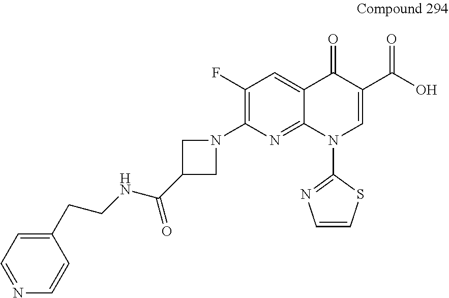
C1(F)=C(N2CC(C(NCCC3=CC=NC=C3)=O)C2)N=C2C(=C1)C(=O)C(C(O)=O)=CN2C1=NC=CS1
